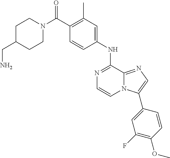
C1(NC2=NC=CN3C2=NC=C3C2=CC(F)=C(OC)C=C2)=CC(C)=C(C(N2CCC(CN)CC2)=O)C=C1
